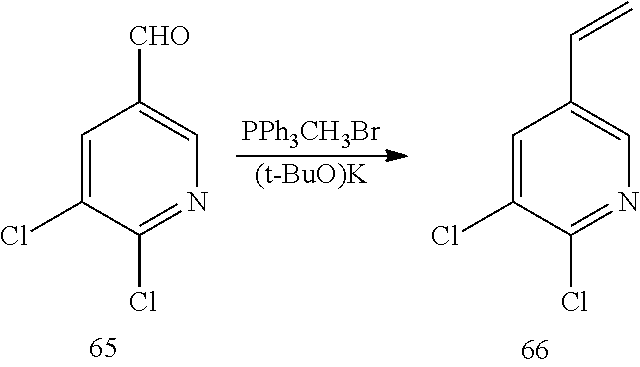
[PPh3CH3Br].[(t-BuO)K].C1=C(Cl)C(Cl)=NC=C1[CHO].C1=C(Cl)C(Cl)=NC=C1C=C
